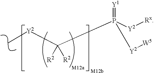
[R2]C([R2])(P(=[Y1])([Y2][Rx])[Y2][W5])[Y2]C
